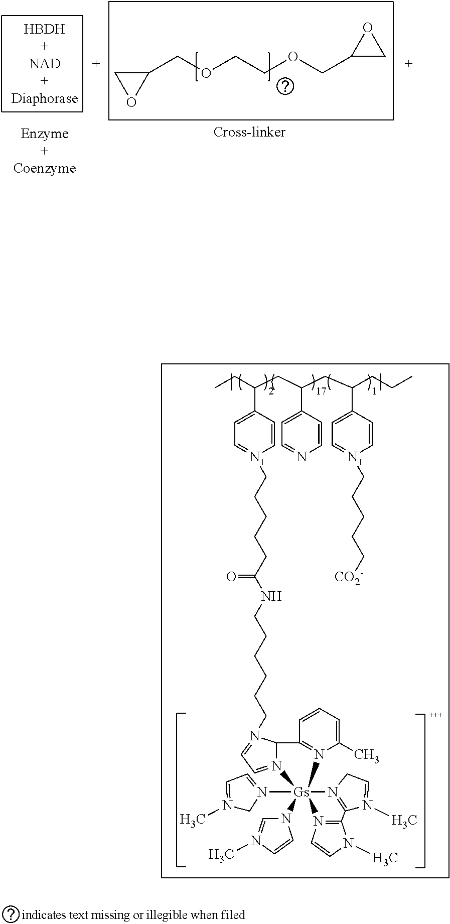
C1(COCCOCC2CO2)CO1.CCC(C1=CC=[N+](CCCCCC(=O)NCCCCCCN2=CC=N3C2C2=N(C(C)=CC=C2)[Gs]32(N3=CC=N(C)C3)(N3C=N(C)C=C3)N3=C(N(C)C=C3)C3=N2CC=N3C)C=C1)CC(C1=CC=NC=C1)CC(C1=CC=[N+](CCCCC[CO2-])C=C1)CCC
